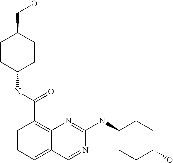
C1=CC=C2C(=C1C(NC1CCC(CO)CC1)=O)N=C(NC1CCC(O)CC1)N=C2
